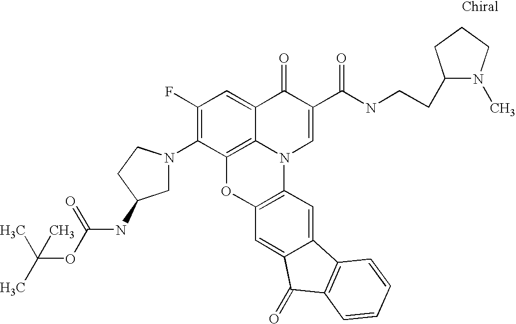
C1(F)=C(N2CC(NC(OC(C)(C)C)=O)CC2)C2=C3C(=C1)C(=O)C(C(=O)NCCC1N(C)CCC1)=CN3C1=C(O2)C=C2C(=C1)C1=C(C2=O)C=CC=C1
